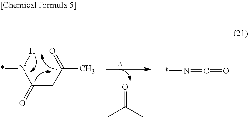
C(CC(=O)C)(N([H])*)=O.[D].O=C(C)C.N(*)=C=O
